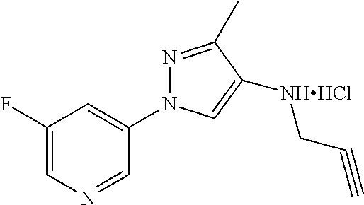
C1(F)=CN=CC(N2N=C(C)C([NHHCl]CC#C)=C2)=C1
